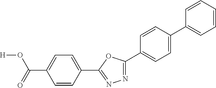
[H]OC(C1=CC=C(C2=NN=C(C3=CC=C(C4=CC=CC=C4)C=C3)O2)C=C1)=O
